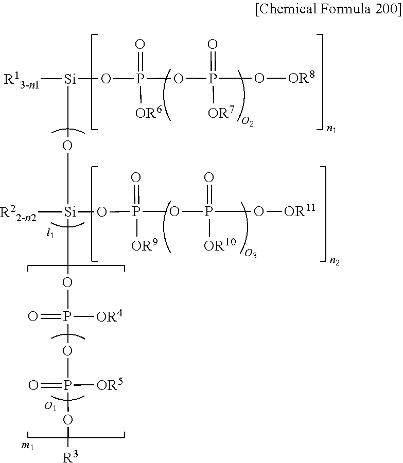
O=P([OR6])(OP(O[OR8])(=O)[OR7])O[Si]([R13-n1])O[Si](OP(OP(O[R3])([OR5])=O)(=O)[OR4])([R22-n2])OP(=O)([OR9])OP(O[OR11])(=O)[OR10]
